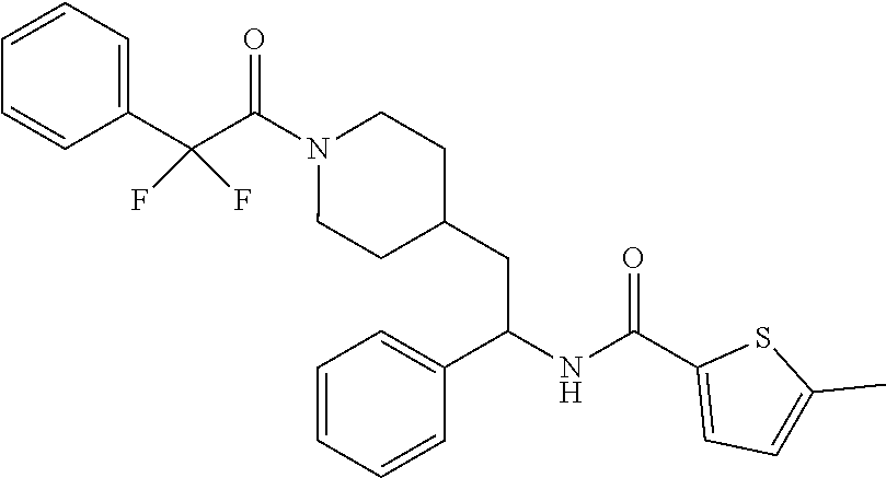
C1=C(C(C(N2CCC(CC(NC(C3=CC=C(C)S3)=O)C3=CC=CC=C3)CC2)=O)(F)F)C=CC=C1
